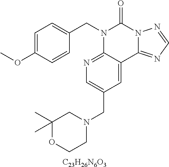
[C23H26N6O3].C1=C(OC)C=CC(CN2C3=NC=C(CN4CCOC(C)(C)C4)C=C3C3=NC=NN3C2=O)=C1
